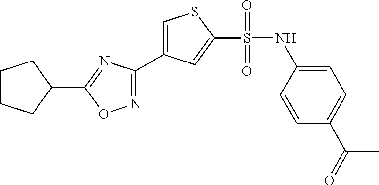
C1CCC(C2=NC(C3=CSC(S(NC4=CC=C(C(C)=O)C=C4)(=O)=O)=C3)=NO2)C1
